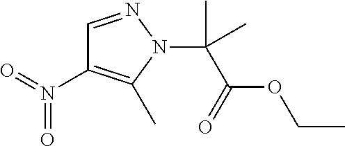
C1=NN(C(C(=O)OCC)(C)C)C(C)=C1N(=O)=O
